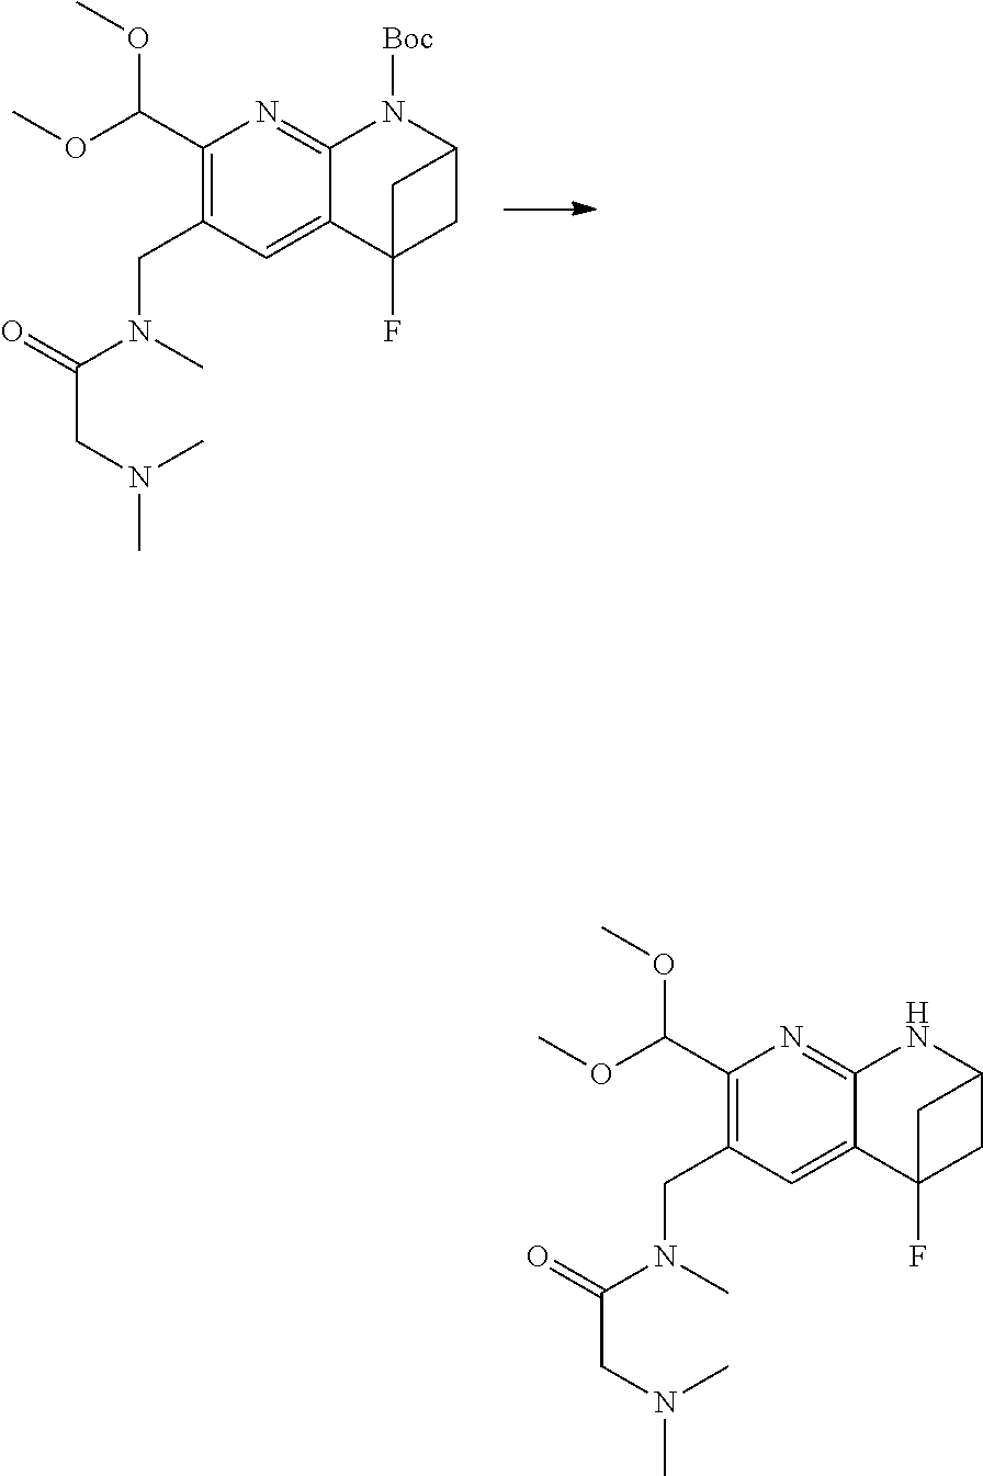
C1(C(OC)OC)=C(CN(C)C(CN(C)C)=O)C=C2C(=N1)N([Boc])C1CC2(F)C1.C1(C(OC)OC)=C(CN(C)C(CN(C)C)=O)C=C2C(=N1)NC1CC2(F)C1
